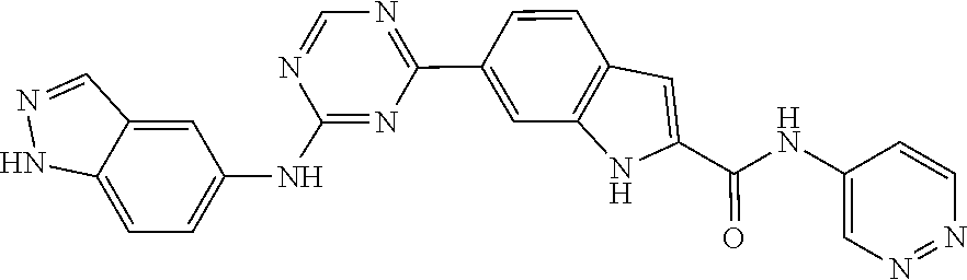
N(C1=CN=NC=C1)C(C1=CC2=C(N1)C=C(C1=NC=NC(NC3=CC=C4C(=C3)C=NN4)=N1)C=C2)=O
